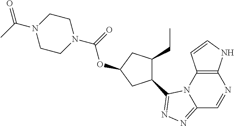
C12=NN=C(C3C(CC)CC(OC(=O)N4CCN(C(C)=O)CC4)C3)N1C1=C(N=C2)NC=C1
